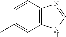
C1=CC2=C(C=C1C)NC=N2
